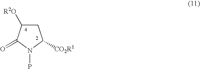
C1C([R2O])C(=O)N(P)C1[CO2R1]
